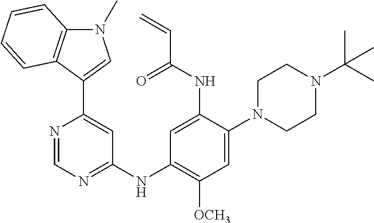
C1=NC(C2=CN(C)C3=C2C=CC=C3)=CC(NC2=C([OCH3])C=C(N3CCN(C(C)(C)C)CC3)C(NC(C=C)=O)=C2)=N1
